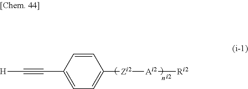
[H]C#CC1=CC=C([Zi2][Ai2][Ri2])C=C1
